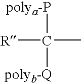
[polya-P]C([polyb-Q])(C)[R]
